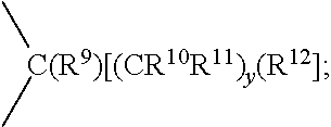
[C(R9)[(CR10R11)y(R12]](C)C
